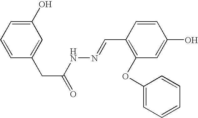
C1(O)=CC=CC(CC(=O)NN=CC2=C(OC3=CC=CC=C3)C=C(O)C=C2)=C1
